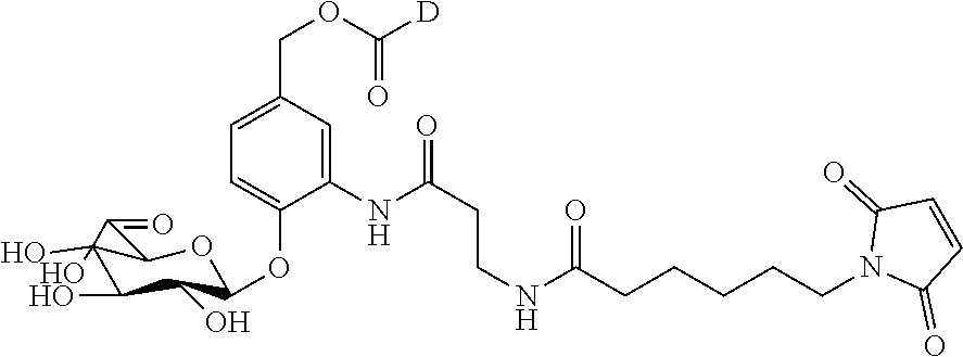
N1(CCCCCC(NCCC(=O)NC2=CC(COC([D])=O)=CC=C2OC2OC3C(O)(O)(C(O)C2O)C3=O)=O)C(=O)C=CC1=O
